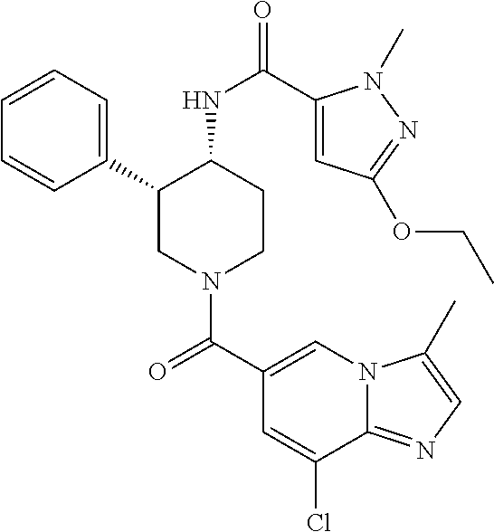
C1(C2CN(C(C3=CN4C(=NC=C4C)C(Cl)=C3)=O)CCC2NC(=O)C2=CC(OCC)=NN2C)=CC=CC=C1
